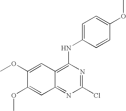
C1(OC)=CC2=C(NC3=CC=C(OC)C=C3)N=C(Cl)N=C2C=C1OC
